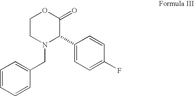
C1CN(CC2=CC=CC=C2)C(C2=CC=C(F)C=C2)C(=O)O1
